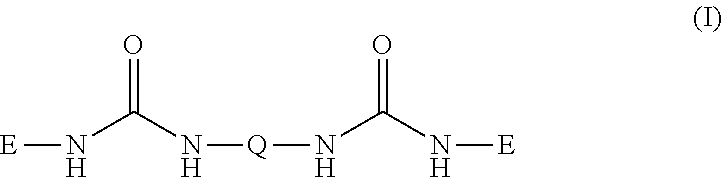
[E]NC(N[Q]NC(N[E])=O)=O
